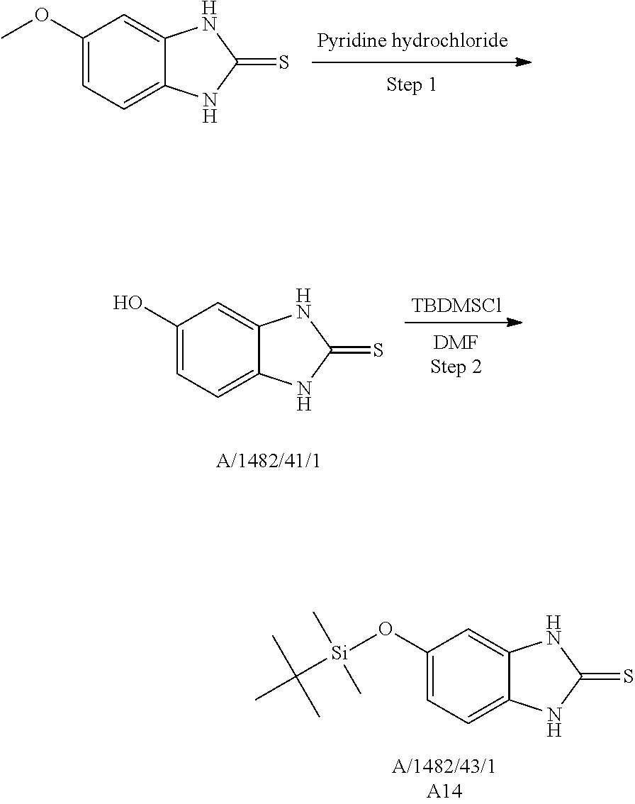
C1(OC)=CC=C2C(=C1)NC(=S)N2.C1(O)=CC=C2C(=C1)NC(=S)N2.[TBDMSCl].C1(O[Si](C(C)(C)C)(C)C)=CC=C2C(=C1)NC(=S)N2
